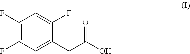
C1(F)=C(F)C=C(CC(O)=O)C(F)=C1
